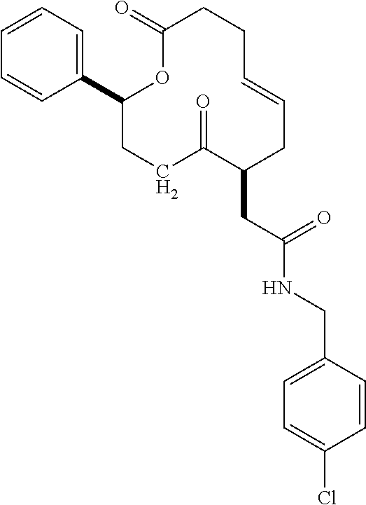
C1=CC=C(C2CCC(=O)C(CC(NCC3=CC=C(Cl)C=C3)=O)CC=CCCC(=O)O2)C=C1
